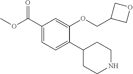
C1(C2CCNCC2)=CC=C(C(OC)=O)C=C1OCC1COC1
